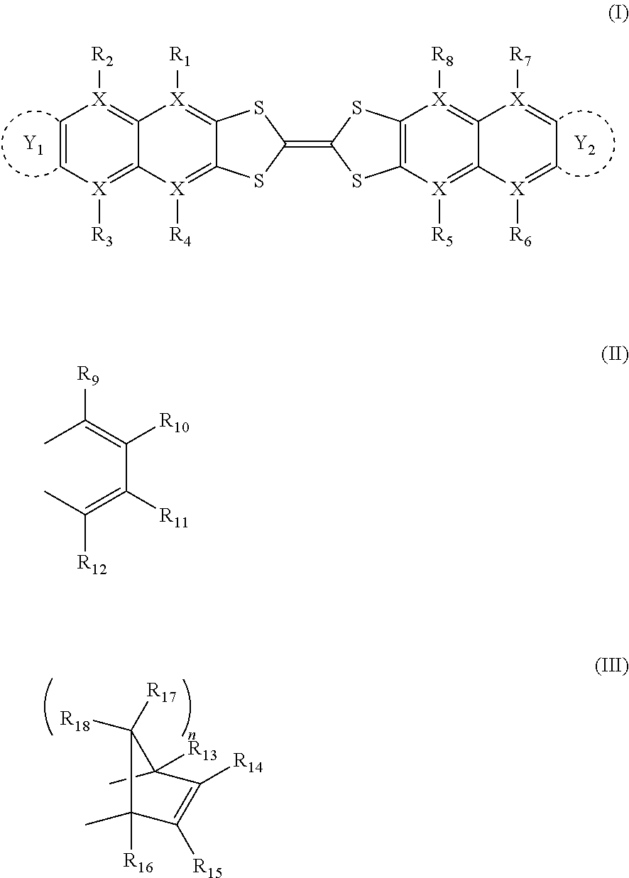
CC1([R16])C([R15])=C([R14])C(C)([R13])C1([R18])[R17].C1(=C2SC3=C(S2)[X]([R8])=C2C(=[X]3[R5])[X]([R6])=CC=[X]2[R7])SC2=[X]([R1])C3=[X]([R2])C=C[X]([R3])=C3[X]([R4])=C2S1.[Y1].[Y2].CC(=C(C(=C(C)[R12])[R11])[R10])[R9]
